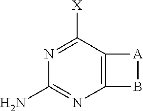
N1=C([X])C2=C(N=C1N)B[A]2
